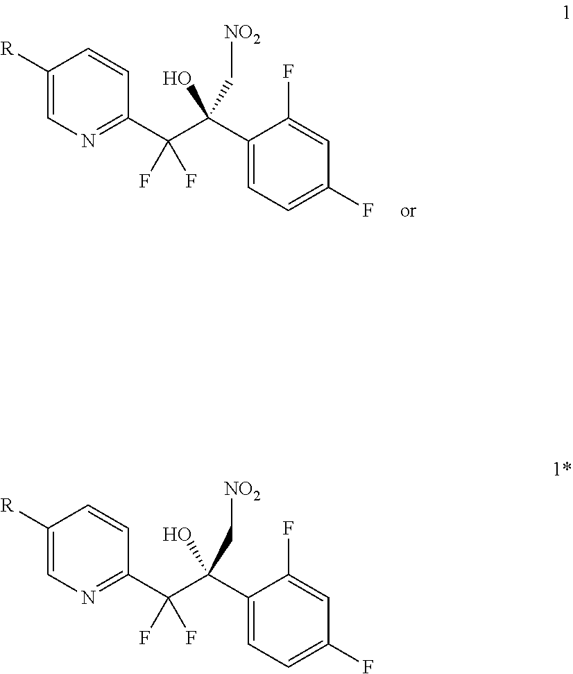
C1([R])=CN=C(C(C(C2=CC=C(F)C=C2F)(O)C[NO2])(F)F)C=C1.C1([R])=CN=C(C(C(C2=CC=C(F)C=C2F)(O)C[NO2])(F)F)C=C1
